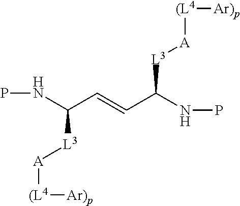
N(C(C=CC(NP)[L3][A][(L4][Ar)p])[L3][A][(L4][Ar)p])P
